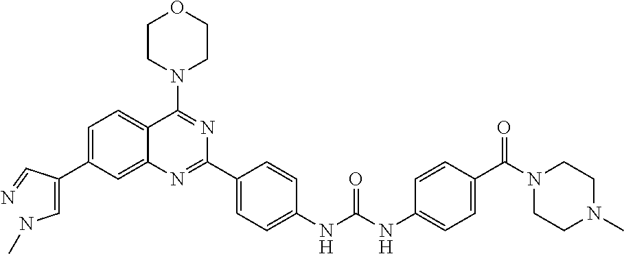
C1=C(C(=CNC)C=N)C=C2C(=C1)C(N1CCOCC1)=NC(C1=CC=C(NC(NC3=CC=C(C(N4CCN(C)CC4)=O)C=C3)=O)C=C1)=N2
